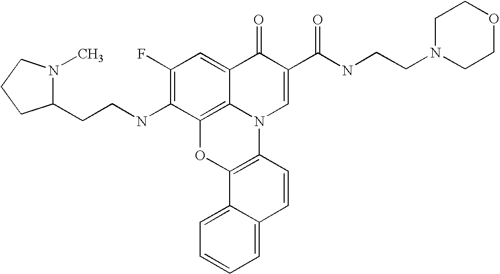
C1(F)=C(NCCC2N(C)CCC2)C2=C3C(=C1)C(=O)C(C(NCCN1CCOCC1)=O)=CN3C1=C(O2)C2=CC=CC=C2C=C1
